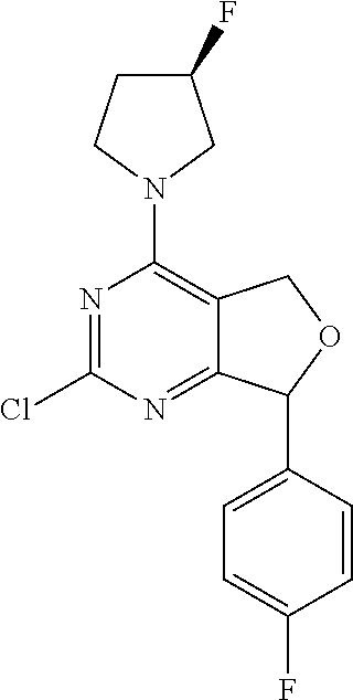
N1=C(Cl)N=C2C(=C1N1CC(F)CC1)COC2C1=CC=C(F)C=C1
